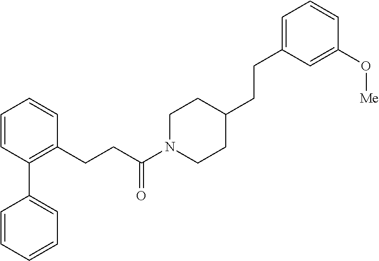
C1=CC(C2=CC=CC=C2)=C(CCC(N2CCC(CCC3=CC=CC(O[Me])=C3)CC2)=O)C=C1
